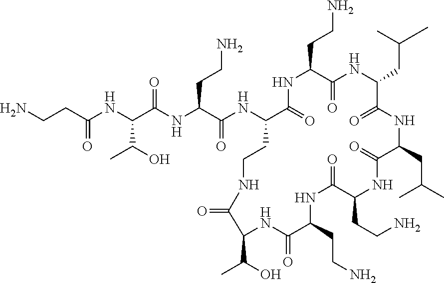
C(CC(NC(C(NC(C(NC1C(=O)NC(CCN)C(=O)NC(CC(C)C)C(=O)NC(CC(C)C)C(=O)NC(CCN)C(=O)NC(CCN)C(=O)NC(C(O)C)C(=O)NCC1)=O)CCN)=O)C(O)C)=O)N
